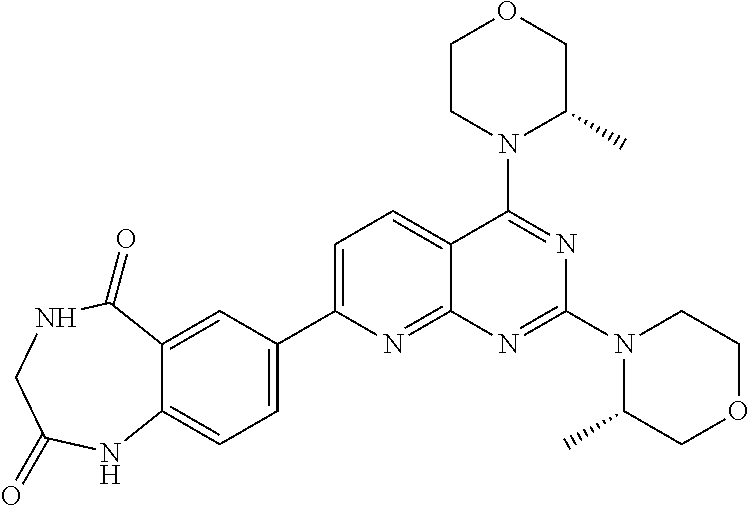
C12=CC(C3=CC=C4C(=N3)N=C(N3C(C)COCC3)N=C4N3C(C)COCC3)=CC=C1NC(=O)CNC2=O
